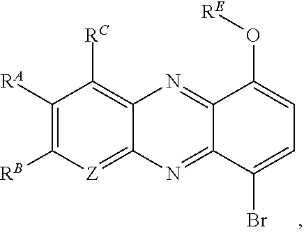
C1([RA])=C([RB])[Z]=C2C(=C1[RC])N=C1C(=N2)C(Br)=CC=C1O[RE]
